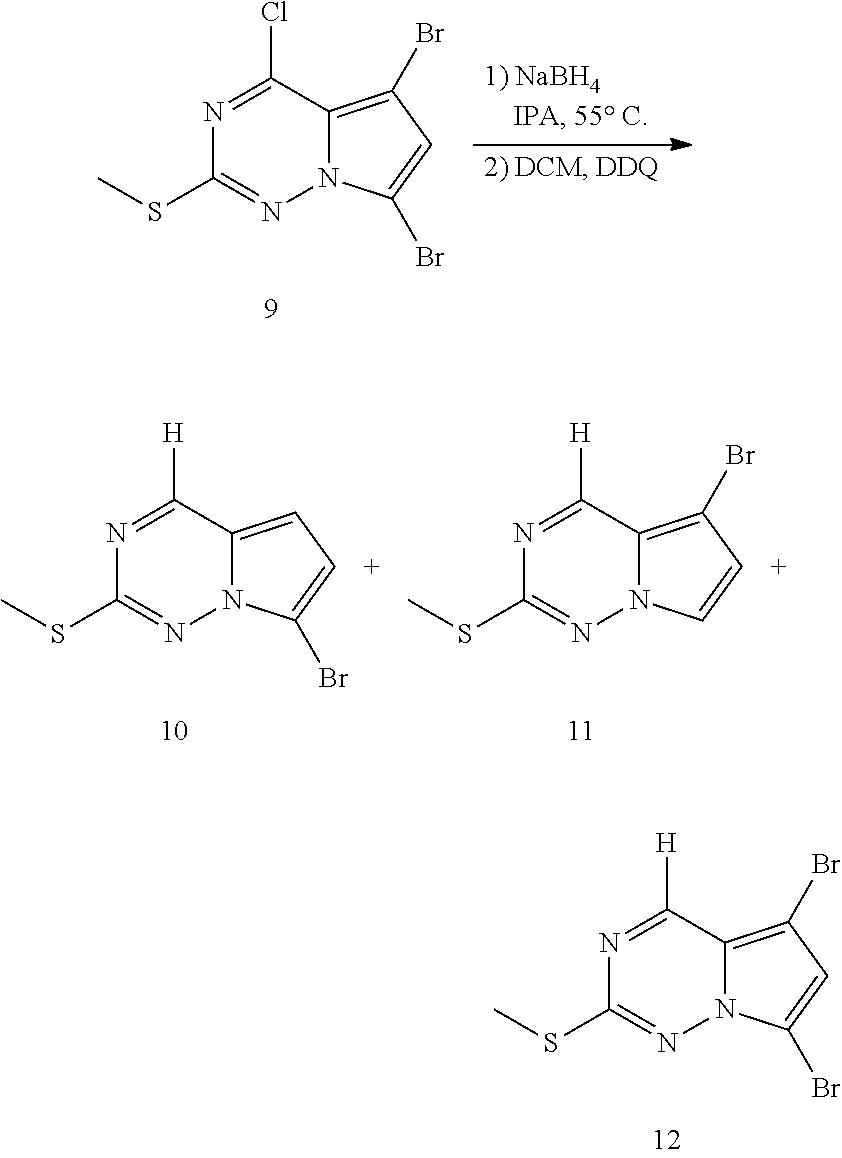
N1=C([H])C2=C(Br)C=C(Br)N2N=C1SC.N1=C(Cl)C2=C(Br)C=C(Br)N2N=C1SC.N1=C([H])C2=CC=C(Br)N2N=C1SC.N1=C([H])C2=C(Br)C=CN2N=C1SC
